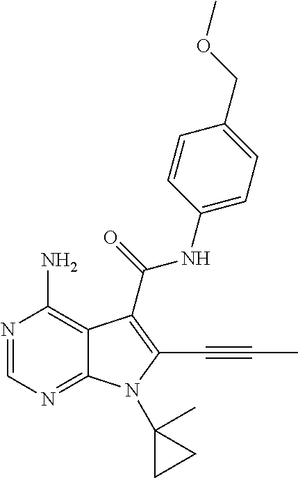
N1=CN=C2C(=C1N)C(C(=O)NC1=CC=C(COC)C=C1)=C(C#CC)N2C1(C)CC1
